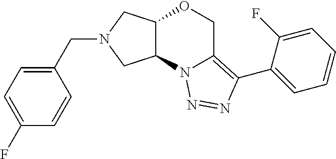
C12C(N3C(=C(C4=CC=CC=C4F)N=N3)CO1)CN(CC1=CC=C(F)C=C1)C2
